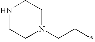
N1CCN(CCC)CC1
